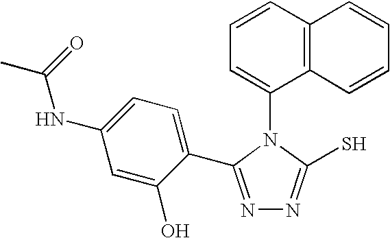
N1=C(C2=CC=C(NC(C)=O)C=C2O)N(C2=CC=CC3=C2C=CC=C3)C(S)=N1
